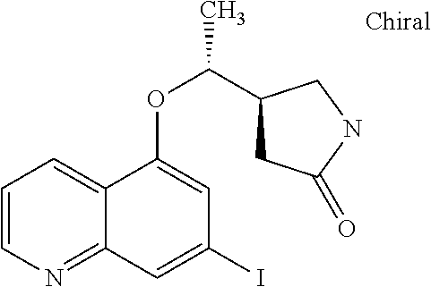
C1=CN=C2C(=C1)C(OC(C)C1CC(=O)NC1)=CC(I)=C2
